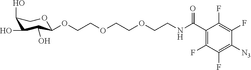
C1(O)COC(OCCOCCOCCNC(C2=C(F)C(F)=C([N3])C(F)=C2F)=O)C(O)C1O
